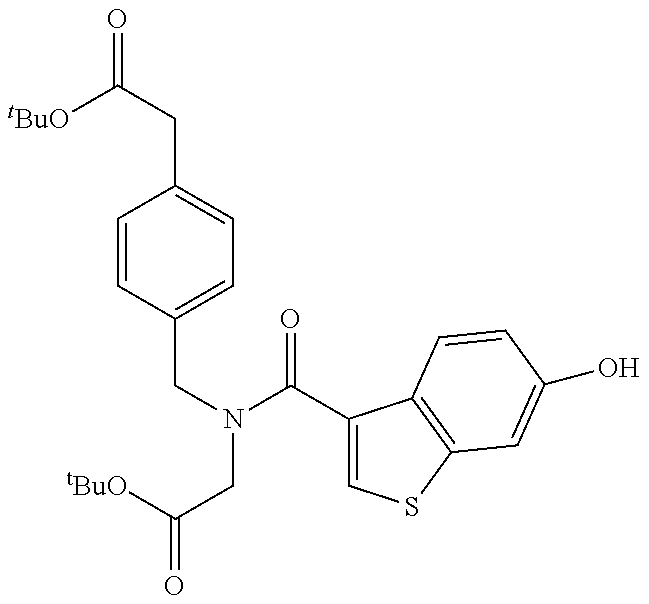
[tBuO]C(CC1=CC=C(CN(CC(=O)[tBuO])C(C2=CSC3=C2C=CC(O)=C3)=O)C=C1)=O
